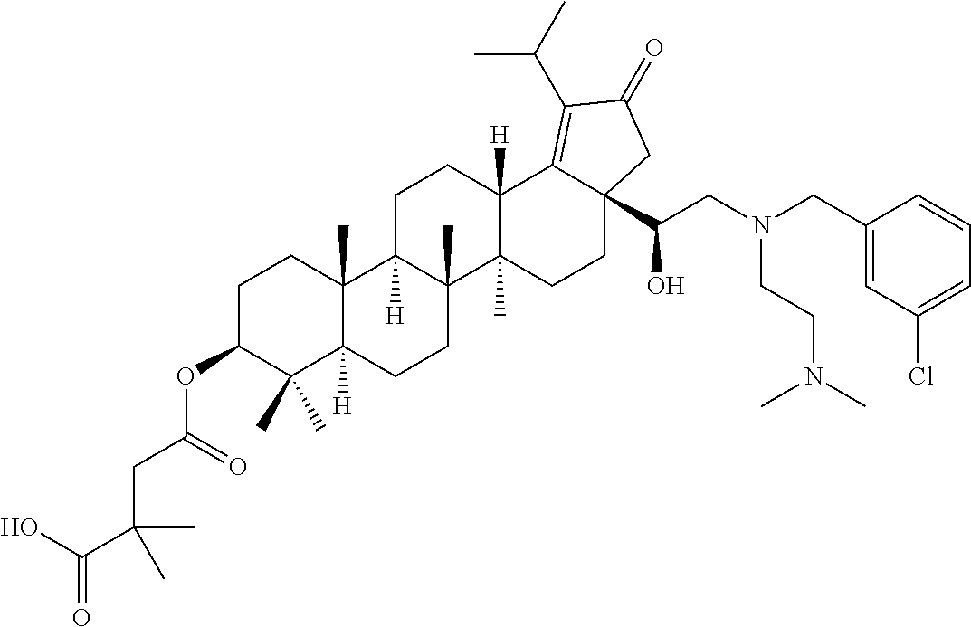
C1C(OC(CC(C(O)=O)(C)C)=O)C(C)(C)C2([H])C(C)(C1)C1([H])C(C)(CC2)C2(C)C([H])(CC1)C1=C(C(C)C)C(=O)CC1(C(CN(CC1=CC(Cl)=CC=C1)CCN(C)C)O)CC2
